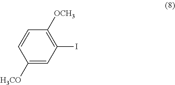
C1([H3CO])=CC(I)=C([OCH3])C=C1
